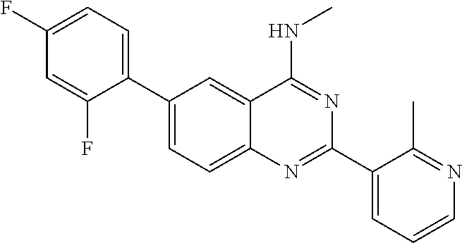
C1(C2=CC=C(F)C=C2F)=CC=C2C(=C1)C(NC)=NC(C1=CC=CN=C1C)=N2
